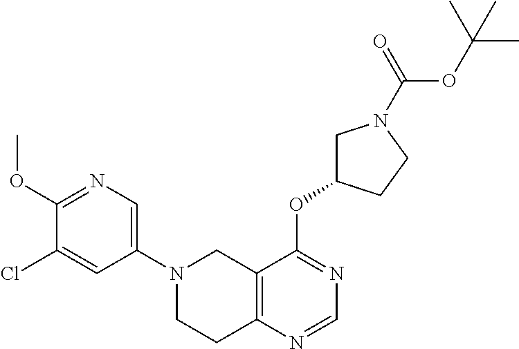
C1(N2CCC3=C(C2)C(OC2CN(C(=O)OC(C)(C)C)CC2)=NC=N3)=CN=C(OC)C(Cl)=C1
